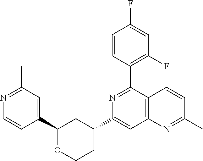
C1(C2=C(F)C=C(F)C=C2)=NC(C2CCOC(C3=CC(C)=NC=C3)C2)=CC2=C1C=CC(C)=N2
